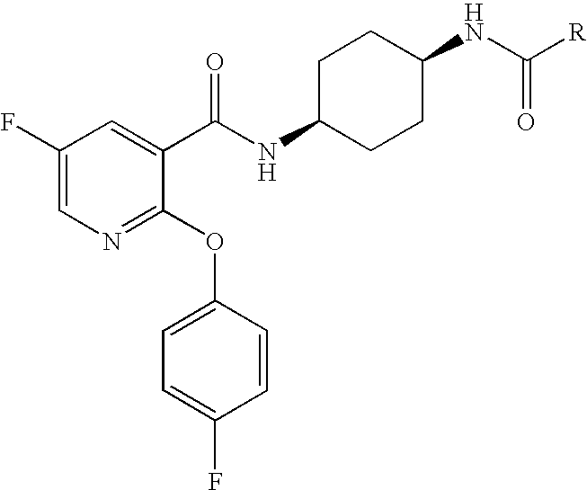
N1=C(OC2=CC=C(F)C=C2)C(C(NC2CCC(NC(=O)[R])CC2)=O)=CC(F)=C1
